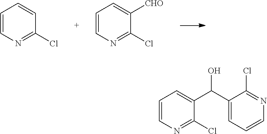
C1=CN=C(Cl)C=C1.C1=CN=C(Cl)C([CHO])=C1.C1=CN=C(Cl)C(C(C2=CC=CN=C2Cl)O)=C1
